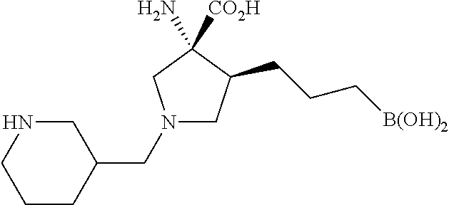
N1(CC2CNCCC2)CC(CCC[B(OH)2])C([CO2H])(N)C1
